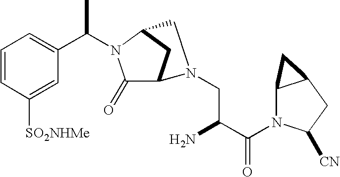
C1=CC([SO2NHMe])=CC(C(C)N2C(=O)C3CC2CN3CC(N)C(N2C3C(CC2[CN])C3)=O)=C1
